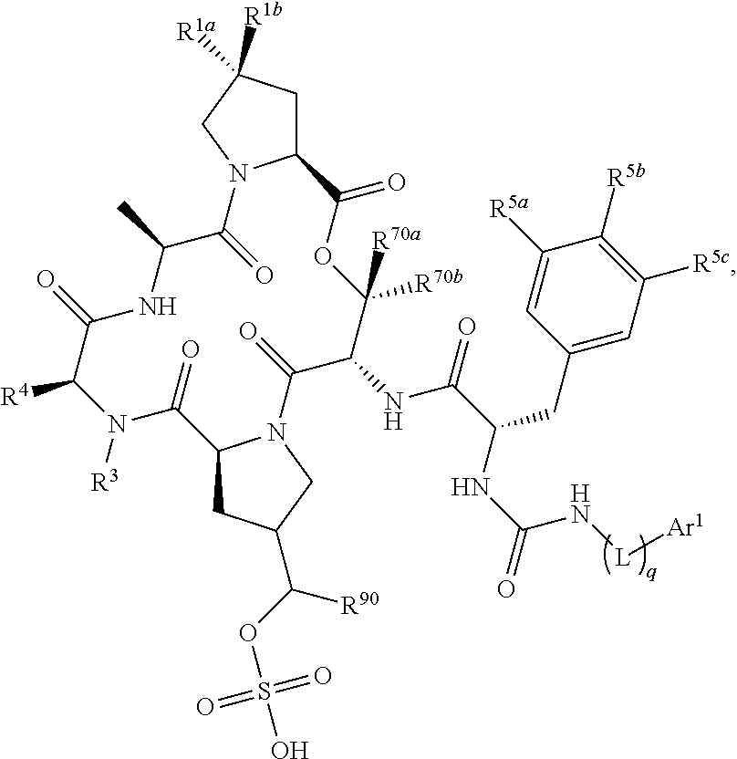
C12CC([R1a])([R1b])CN1C(=O)C(C)NC(=O)C([R4])N([R3])C(=O)C1CC(C(OS(O)(=O)=O)[R90])CN1C(=O)C(NC(C(NC(=O)N[L][Ar1])CC1=CC([R5c])=C([R5b])C([R5a])=C1)=O)C([R70b])([R70a])OC2=O
